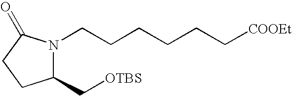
C1(C[OTBS])N(CCCCCC[COOEt])C(=O)CC1
